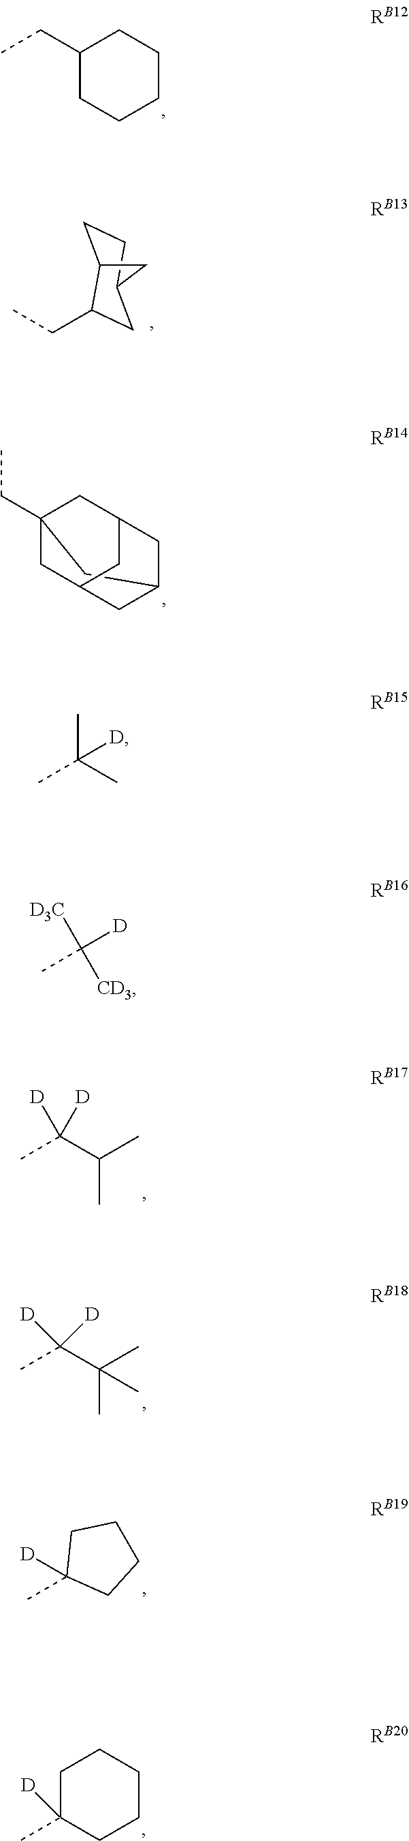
C1(CC)CCCCC1.C1CC2C(CC)CC1C2.C12CC3(CC)CC(CC(C3)C1)C2.C(C(C)C)(C)([D])[D].C(C(C)(C)C)(C)([D])[D].CC1([D])CCCC1.C1C(C)([D])CCCC1.CC(C)([D])C.C([D])([D3C])([CD3])C
